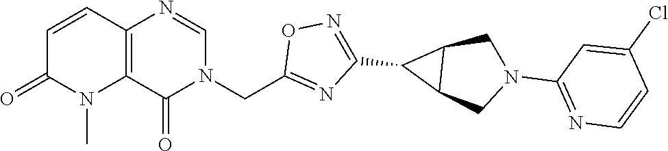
C12=C(N=CN(CC3=NC(C4C5C4CN(C4=NC=CC(Cl)=C4)C5)=NO3)C1=O)C=CC(=O)N2C
